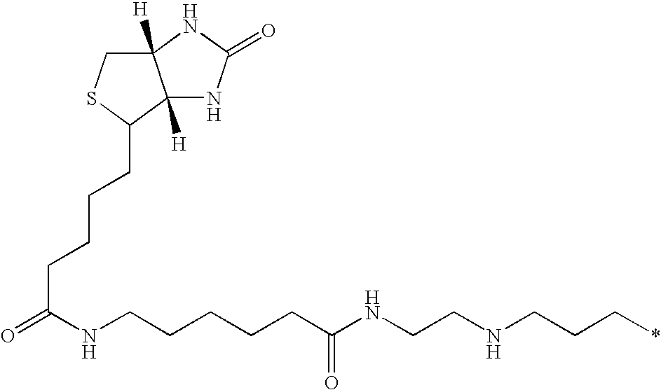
C12([H])CSC(CCCCC(=O)NCCCCCC(NCCNCCC*)=O)C1([H])NC(=O)N2
